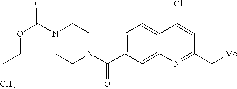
N1(C(OCCC)=O)CCN(C(=O)C2=CC=C3C(=C2)N=C(C[Me])C=C3Cl)CC1
